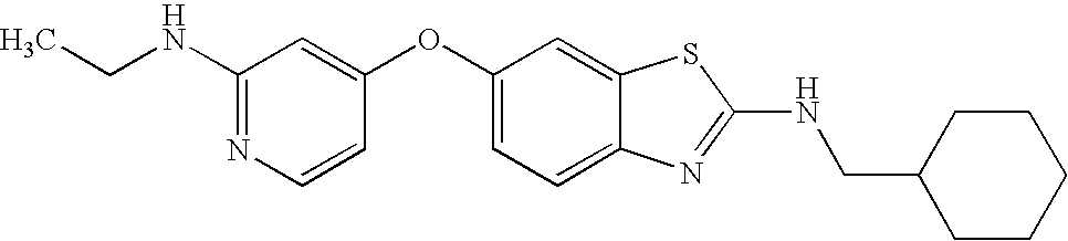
N1=C(NCC)C=C(OC2=CC=C3C(=C2)SC(NCC2CCCCC2)=N3)C=C1
